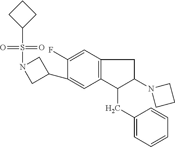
O=S(=O)(C1CCC1)N1CC(C2=CC3=C(C=C2F)CC(N2CCC2)C3CC2=CC=CC=C2)C1
